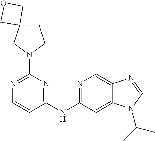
C1=CC(NC2=NC=C3C(=C2)N(C(C)C)C=N3)=NC(N2CCC3(C2)COC3)=N1
